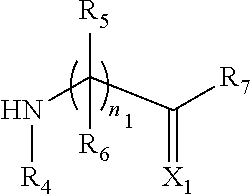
N(C(C([R7])=[X1])([R5])[R6])[R4]
